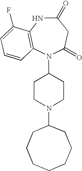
C1(N2C3=C(NC(=O)CC2=O)C(F)=CC=C3)CCN(C2CCCCCCC2)CC1
